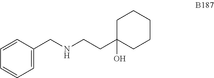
C1=CC(CNCCC2(O)CCCCC2)=CC=C1
